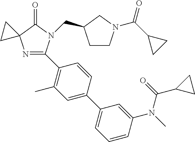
N1=C(C2=C(C)C=C(C3=CC=CC(N(C)C(=O)C4CC4)=C3)C=C2)N(CC2CCN(C(C3CC3)=O)C2)C(=O)C12CC2
